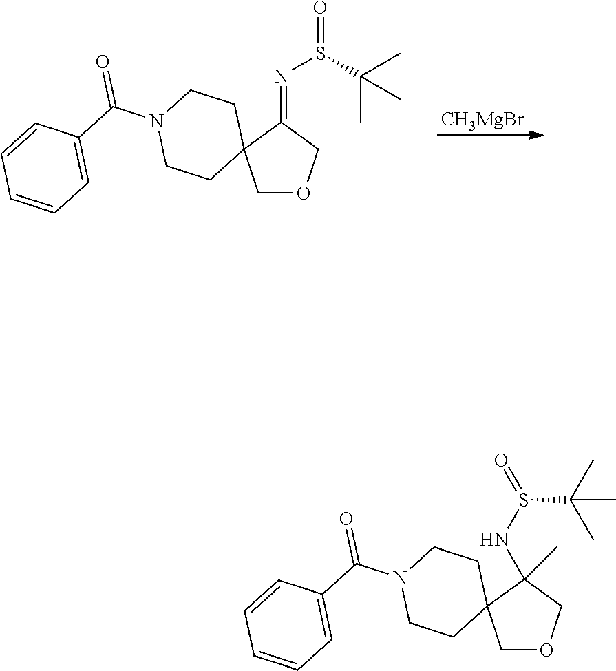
[CH3MgBr].C1OCC(=NS(C(C)(C)C)=O)C12CCN(C(=O)C1=CC=CC=C1)CC2.C1OCC(C)(NS(C(C)(C)C)=O)C12CCN(C(=O)C1=CC=CC=C1)CC2
